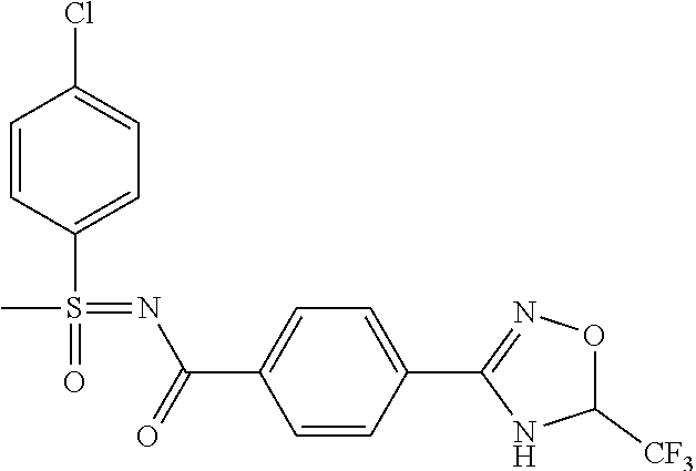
C1=CC(C2=NOC([CF3])N2)=CC=C1C(N=S(C)(=O)C1=CC=C(Cl)C=C1)=O
